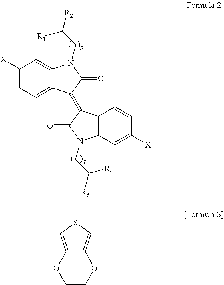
C1([X])=CC=C2C(=C1)N(CC([R2])[R1])C(=O)C2=C1C2=C(C=C([X])C=C2)N(CC([R3])[R4])C1=O.C1COC2=CSC=C2O1
